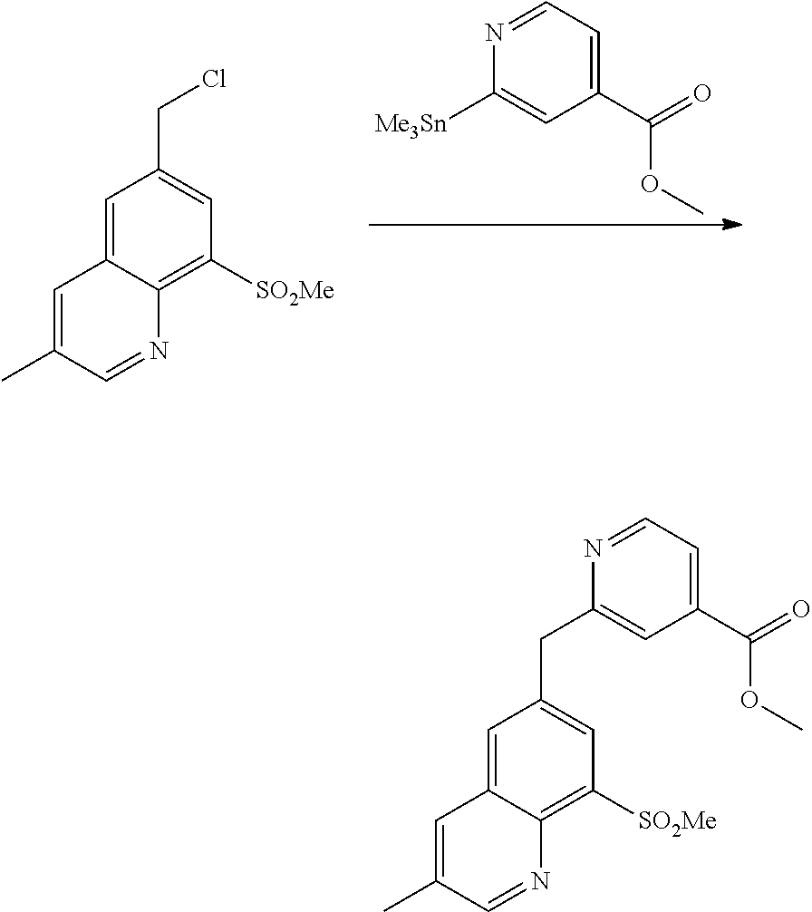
C1(C(=O)OC)=CC=NC([Me3Sn])=C1.C1=C2C(=C([SO2Me])C=C1CCl)N=CC(C)=C2.C1=C2C(=C([SO2Me])C=C1CC1=CC(C(=O)OC)=CC=N1)N=CC(C)=C2
